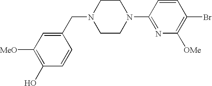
N1(CC2=CC([MeO])=C(O)C=C2)CCN(C2=NC([OMe])=C(Br)C=C2)CC1
